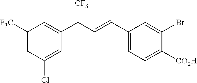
C1([F3C])=CC(Cl)=CC(C([CF3])C=CC2=CC=C([CO2H])C(Br)=C2)=C1
